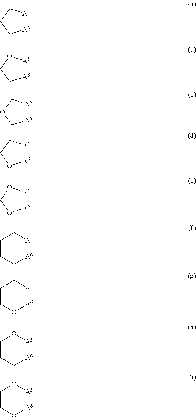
[A6]1=[A5]CCC1.[A6]1=[A5]OCC1.[A6]1=[A5]COC1.[A6]1=[A5]CCO1.[A6]1=[A5]OCO1.[A6]1=[A5]CCCC1.[A6]1=[A5]CCCO1.[A6]1=[A5]OCCC1.[A6]1=[A5]OCCO1
